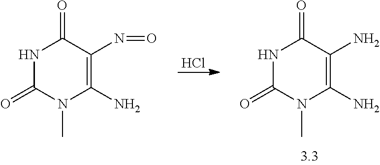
Cl.N1C(=O)N(C)C(N)=C(N=O)C1=O.N1C(=O)N(C)C(N)=C(N)C1=O
